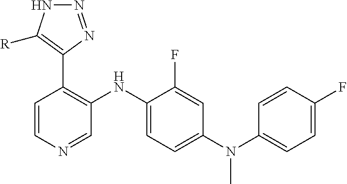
C1=CN=CC(NC2=CC=C(N(C3=CC=C(F)C=C3)C)C=C2F)=C1C1=C([R])NN=N1
